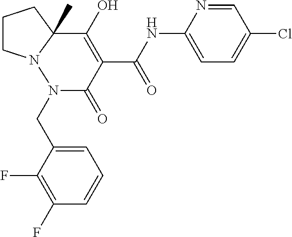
C1CN2C(C)(C1)C(O)=C(C(=O)NC1=CC=C(Cl)C=N1)C(=O)N2CC1=CC=CC(F)=C1F
